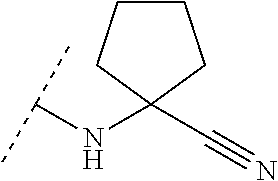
C(NC1(C#N)CCCC1)(C)C
